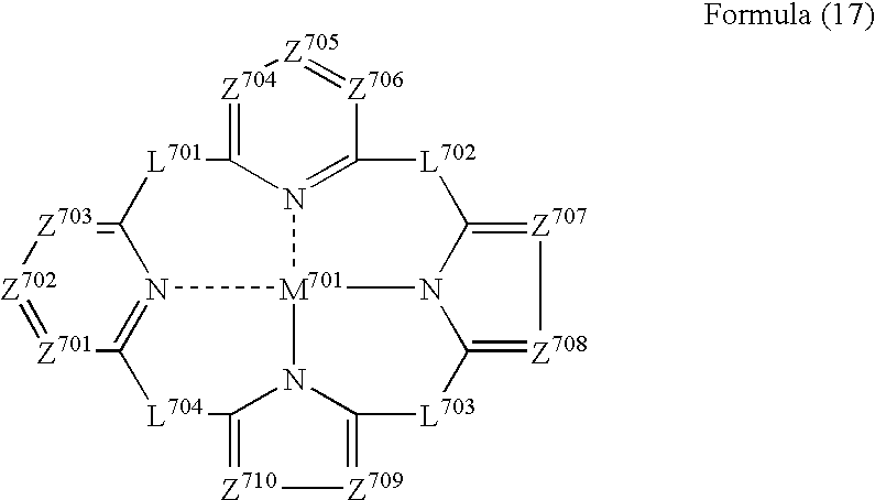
[Z701]1=[Z702][Z703]=C2[L701]C3=[Z704][Z705]=[Z706]C4=N3[M701]35N6C(=[Z710][Z709]=C6[L703]C6=[Z708][Z707]=C([L702]4)N63)[L704]C1=N25
